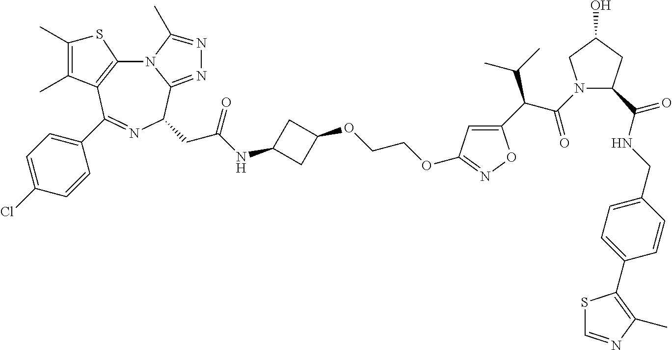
N12C3=C(C(C4=CC=C(Cl)C=C4)=NC(CC(NC4CC(OCCOC5=NOC(C(C(C)C)C(N6C(C(NCC7=CC=C(C8=C(C)N=CS8)C=C7)=O)CC(O)C6)=O)=C5)C4)=O)C1=NN=C2C)C(C)=C(C)S3
